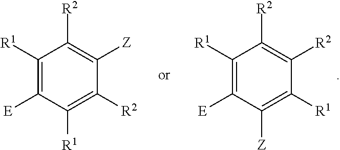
C1([R1])=C([E])C([R1])=C([R2])C([Z])=C1[R2].C1([R1])=C([E])C([Z])=C([R1])C([R2])=C1[R2]
